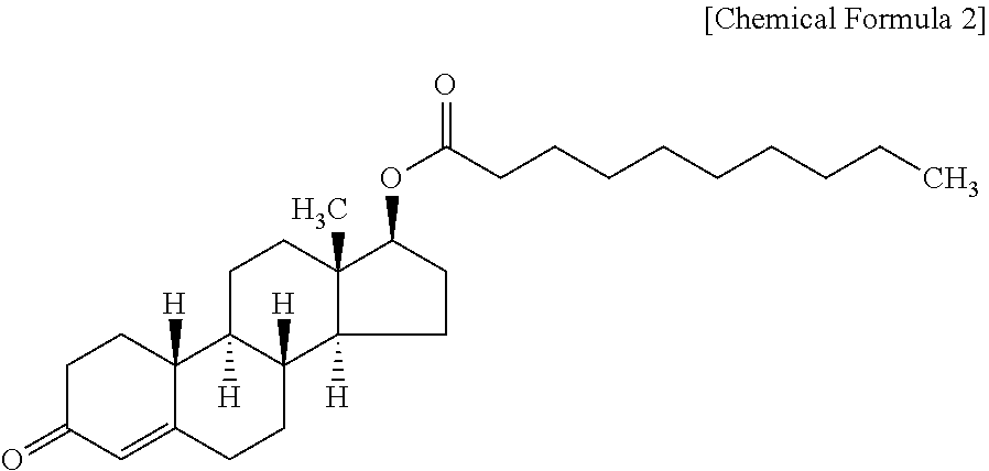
C1C(=O)C=C2C([H])(C1)C1([H])C([H])(CC2)C2([H])C(C)(CC1)C(OC(CCCCCCCCC)=O)CC2
